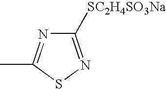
C1([SC2H4SO3Na])=NSC(C)=N1
